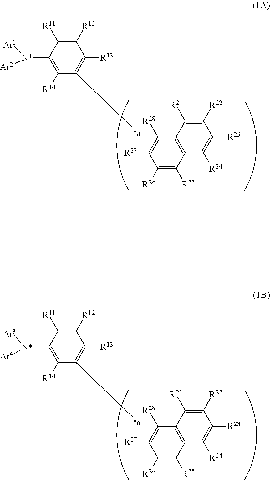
C1([R26])=C([R25])C2=C(C([R28])=C1[R27])C([R21])=C([R22])C([R23])=C2[R24].C1([N*]([Ar1])[Ar2])=C([R14])C(C)=C([R13])C([R12])=C1[R11].C1([R26])=C([R25])C2=C(C([R28])=C1[R27])C([R21])=C([R22])C([R23])=C2[R24].C1([N*]([Ar3])[Ar4])=C([R14])C(C)=C([R13])C([R12])=C1[R11]
